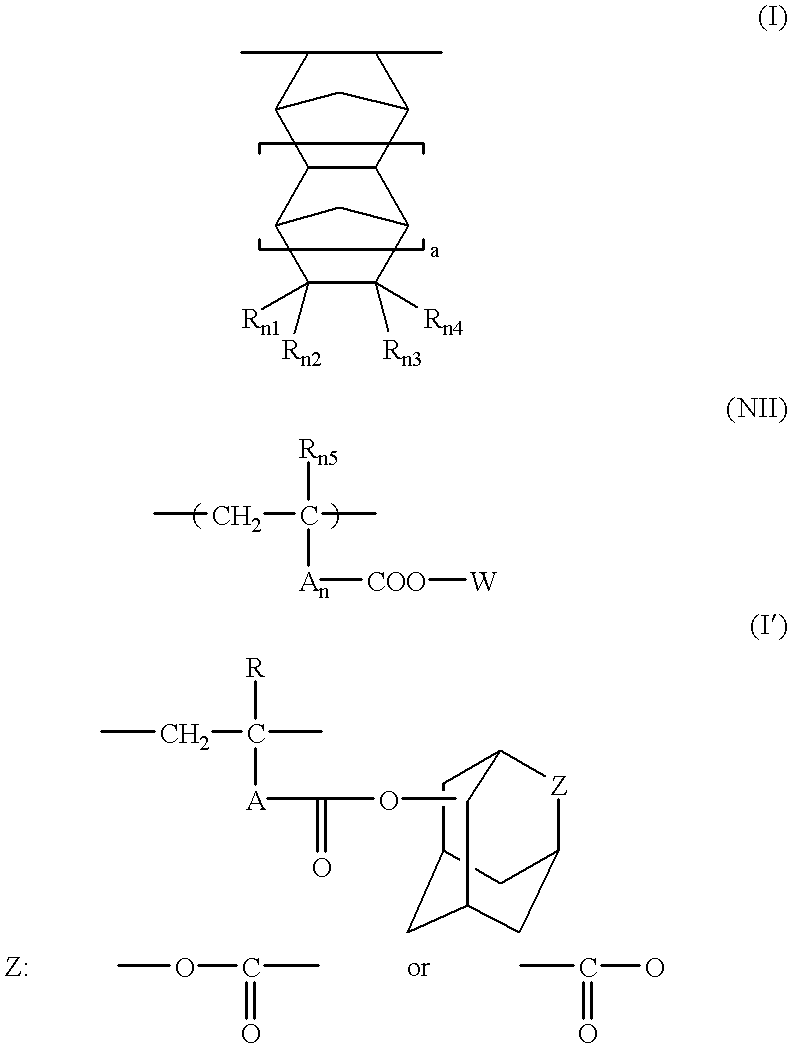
C12C(C)C(C)C(C1)C1C2C2C([Rn4])([Rn3])C([Rn1])([Rn2])C1C2.CCC(C)([Rn5])[An][COO][W].CCC(C)([R])[A]C(OC)=O.C1C2CC3CC([Z]C1C3)C2.COC(C)=O.CC(O)=O
